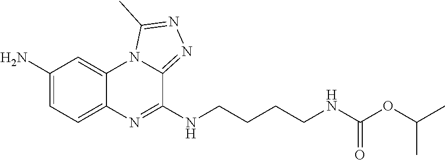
C1=C(N)C=C2C(=C1)N=C(NCCCCNC(=O)OC(C)C)C1=NN=C(C)N21
